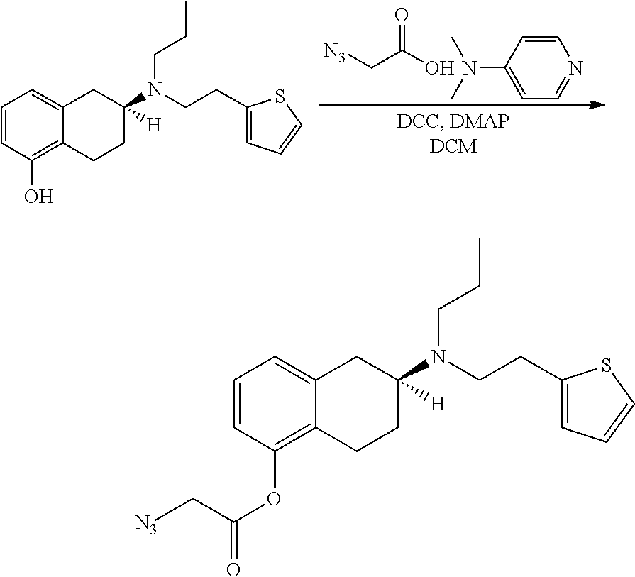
C1(N(C)C)=CC=NC=C1.OC(C[N3])=O.C1=CC(O)=C2C(=C1)CC(N(CCC1=CC=CS1)CCC)([H])CC2.C1=CC(OC(=O)C[N3])=C2C(=C1)CC(N(CCC1=CC=CS1)CCC)([H])CC2
